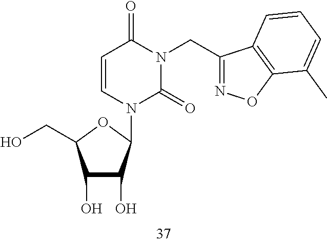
C1(O)C(O)C(N2C=CC(=O)N(CC3=NOC4=C3C=CC=C4C)C2=O)OC1CO
